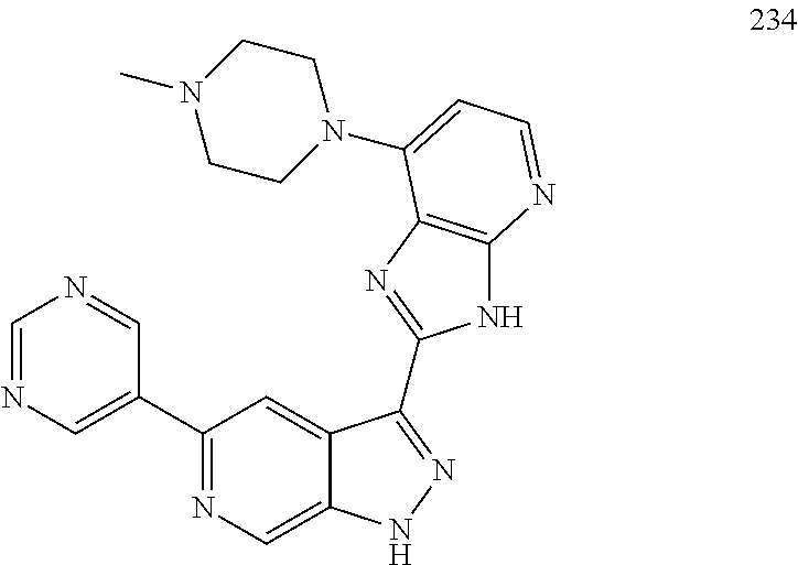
C1(C2=CN=CN=C2)=NC=C2C(=C1)C(C1=NC3=C(N1)N=CC=C3N1CCN(C)CC1)=NN2
